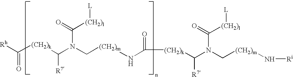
[Rh]C([(CH2)k]C(N(C[(CH2)m]NC([(CH2)k]C(N(C[(CH2)m]N[Ri])C([(CH2)l][L])=O)[R7])=O)C(=O)[(CH2)l][L])[R7])=O
